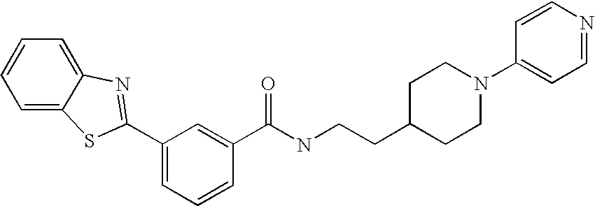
C1=C2C(=CC=C1)N=C(C1=CC=CC(C(NCCC3CCN(C4=CC=NC=C4)CC3)=O)=C1)S2
